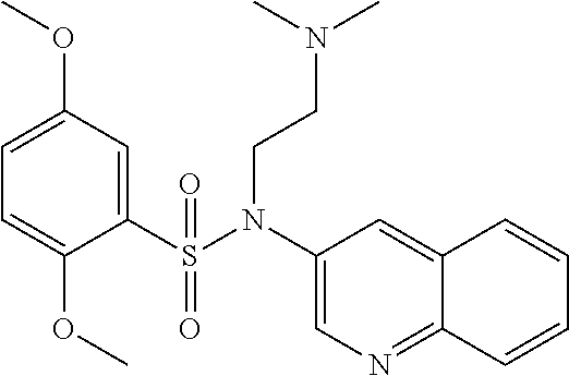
C1=C(OC)C=C(S(N(C2=CN=C3C(=C2)C=CC=C3)CCN(C)C)(=O)=O)C(OC)=C1
